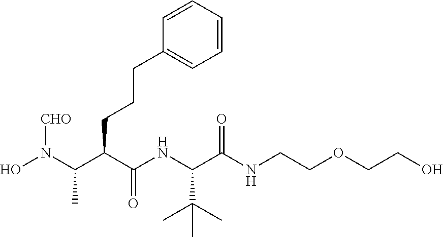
ON(C(C(C(NC(C(NCCOCCO)=O)C(C)(C)C)=O)CCCC1=CC=CC=C1)C)[CHO]
